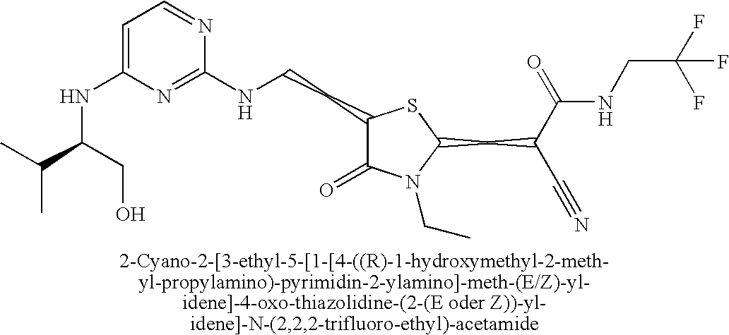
C1(NCCC2C(=O)N(CC)C(CC(C#N)C(=O)NCC(F)(F)F)S2)=NC(NC(C(C)C)CO)=CC=N1
